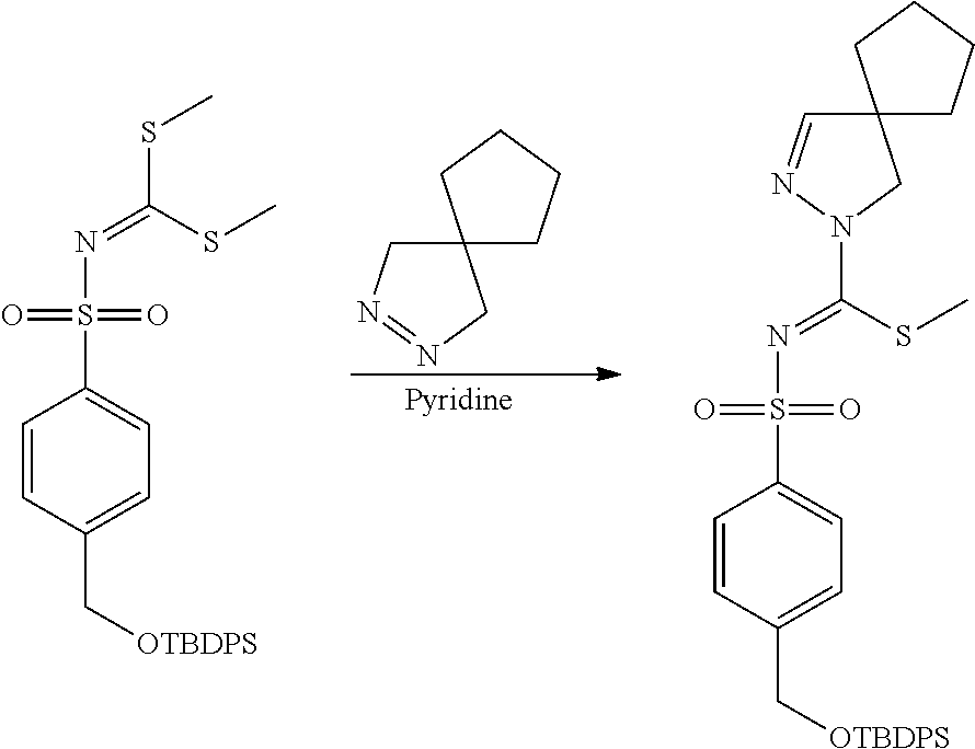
C12(CN=NC1)CCCC2.C1=CC(C[OTBDPS])=CC=C1S(N=C(SC)SC)(=O)=O.C1=CC(C[OTBDPS])=CC=C1S(N=C(SC)N1N=CC2(C1)CCCC2)(=O)=O
